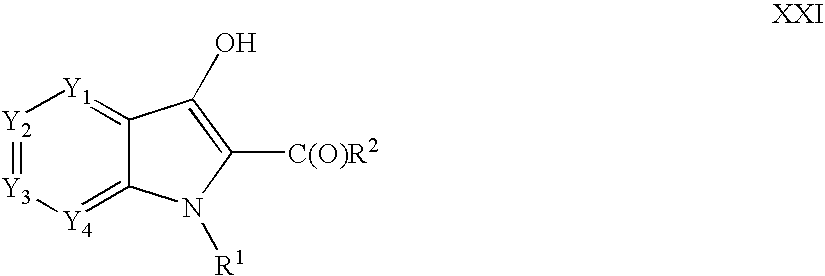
[Y4]1=C2C(=[Y1][Y2]=[Y3]1)C(O)=C([C(O)R2])N2[R1]
